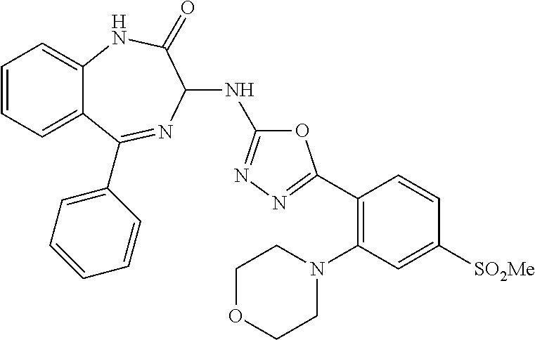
C1=CC=C2C(=C1)NC(=O)C(NC1=NN=C(C3=C(N4CCOCC4)C=C([SO2Me])C=C3)O1)N=C2C1=CC=CC=C1
